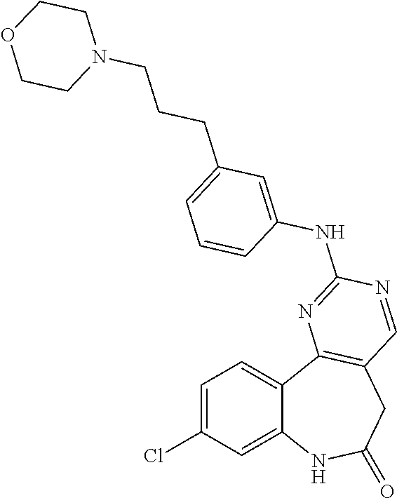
C12=CC(Cl)=CC=C1C1=C(CC(=O)N2)C=NC(NC2=CC(CCCN3CCOCC3)=CC=C2)=N1
